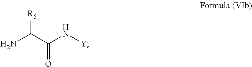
C(C(N[Y])=O)([R5])N
